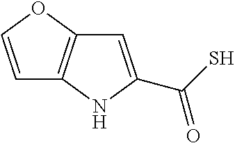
C1=C(C(S)=O)NC2=C1OC=C2
